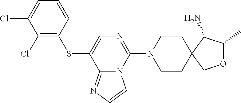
C1=CC(SC2=CN=C(N3CCC4(CC3)COC(C)C4N)N3C2=NC=C3)=C(Cl)C(Cl)=C1
